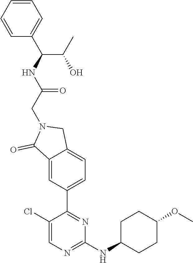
C1(Cl)=CN=C(NC2CCC(OC)CC2)N=C1C1=CC=C2C(=C1)C(=O)N(CC(NC(C1=CC=CC=C1)C(C)O)=O)C2
